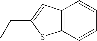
C12=C(C=CC=C1)SC(CC)=C2
